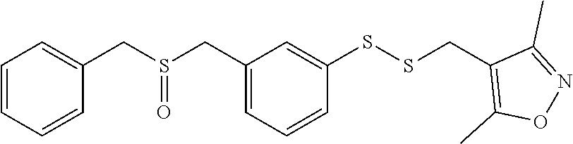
C1=CC=CC(CS(=O)CC2=CC=CC(SSCC3=C(C)ON=C3C)=C2)=C1
